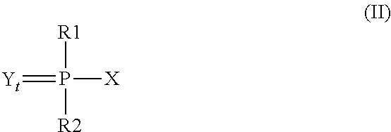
[Yt]=P([X])([R2])[R1]
